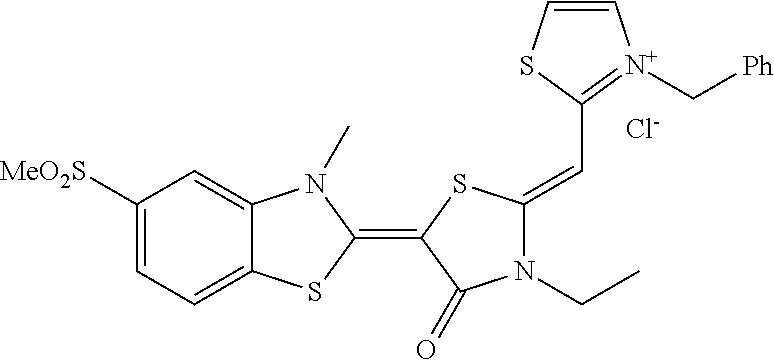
[Cl-].C1([MeO2S])=CC=C2C(=C1)N(C)C(=C1SC(=CC3=[N+](C[Ph])C=CS3)N(CC)C1=O)S2
